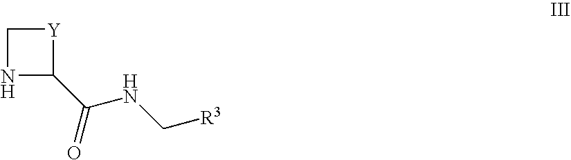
C1NC(C(NC[R3])=O)[Y]1
